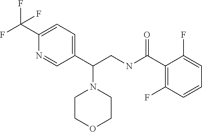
C1(C(CNC(C2=C(F)C=CC=C2F)=O)N2CCOCC2)=CC=C(C(F)(F)F)N=C1
